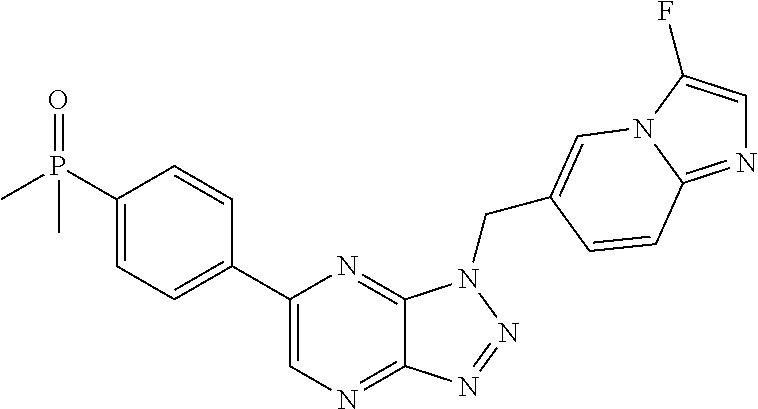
C12=NC=C(C3=CC=C(P(C)(=O)C)C=C3)N=C1N(CC1=CN3C(F)=CN=C3C=C1)N=N2
